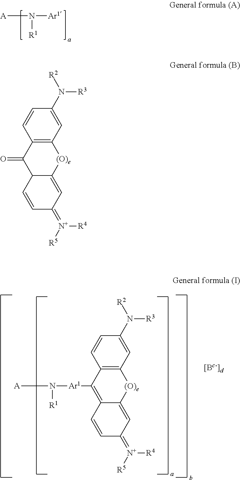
C12=C(C=C(N([R2])[R3])C=C1)[(O)e]C1=CC(=[N+]([R5])[R4])C=CC1C2=O.[Ar1]N([A])[R1].C12=C(C=C(N([R2])[R3])C=C1)[(O)e]C1=CC(=[N+]([R5])[R4])C=CC1=C2[Ar1]N([A])[R1]
